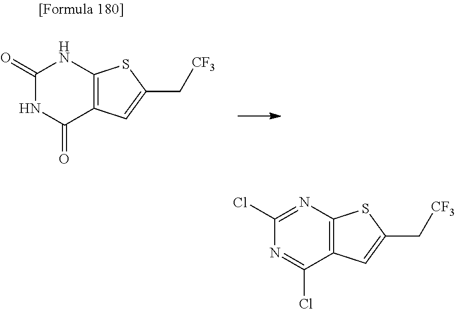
C1(=O)NC(=O)C2=C(N1)SC(C[CF3])=C2.C1(Cl)=NC2=C(C(Cl)=N1)C=C(C[CF3])S2
